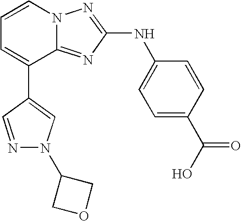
C1=CN2C(=NC(NC3=CC=C(C(O)=O)C=C3)=N2)C(C2=CN(C3COC3)N=C2)=C1
